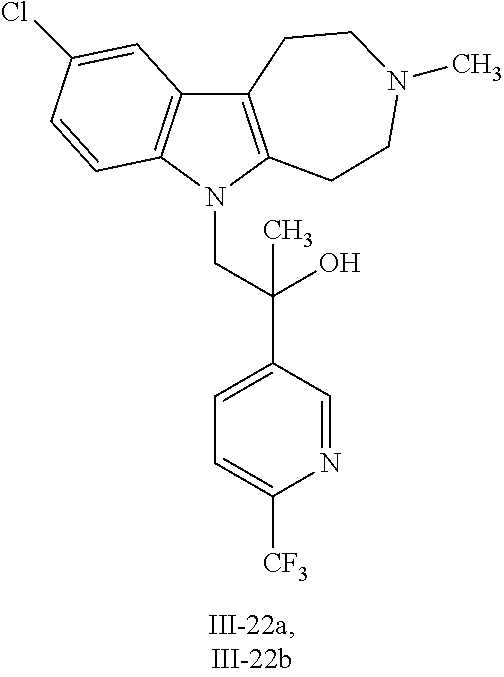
C12=C(N(CC(C3=CC=C([CF3])N=C3)(O)C)C3=C1C=C(Cl)C=C3)CCN(C)CC2
